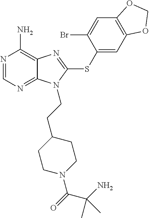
N1=CN=C2C(=C1N)N=C(SC1=CC3=C(C=C1Br)OCO3)N2CCC1CCN(C(=O)C(C)(N)C)CC1
